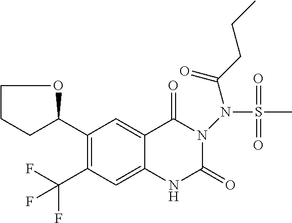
C1(C2OCCC2)=C(C(F)(F)F)C=C2C(=C1)C(=O)N(N(S(C)(=O)=O)C(CCC)=O)C(=O)N2
